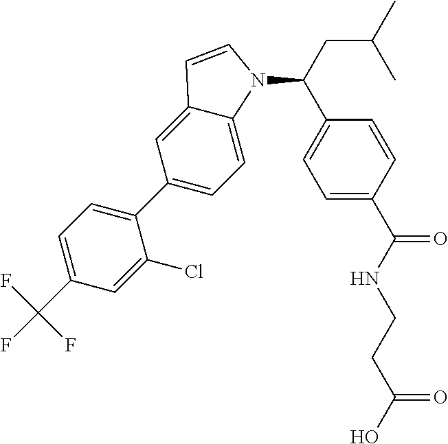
C1(C2=CC=C3C(=C2)C=CN3C(CC(C)C)C2=CC=C(C(NCCC(O)=O)=O)C=C2)=CC=C(C(F)(F)F)C=C1Cl
